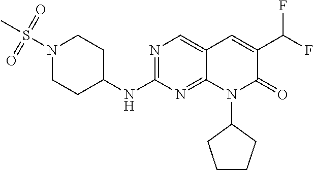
N1(S(C)(=O)=O)CCC(NC2=NC=C3C(=N2)N(C2CCCC2)C(=O)C(C(F)F)=C3)CC1
